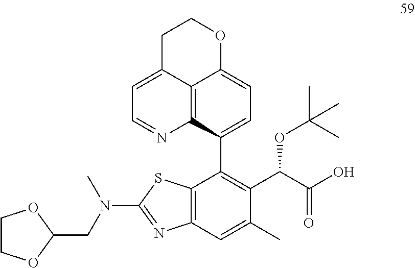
C1(C2=C(C(C(O)=O)OC(C)(C)C)C(C)=CC3=C2SC(N(CC2OCCO2)C)=N3)=CC=C2C3=C1N=CC=C3CCO2
